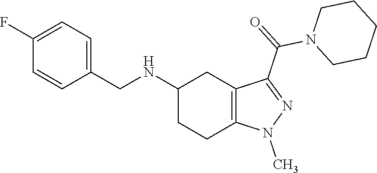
C1(NCC2=CC=C(F)C=C2)CCC2=C(C1)C(C(N1CCCCC1)=O)=NN2C
